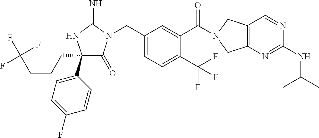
C1(C2=CC=C(F)C=C2)(CCCC(F)(F)F)C(=O)N(CC2=CC=C(C(F)(F)F)C(C(=O)N3CC4=C(C3)N=C(NC(C)C)N=C4)=C2)C(=N)N1
